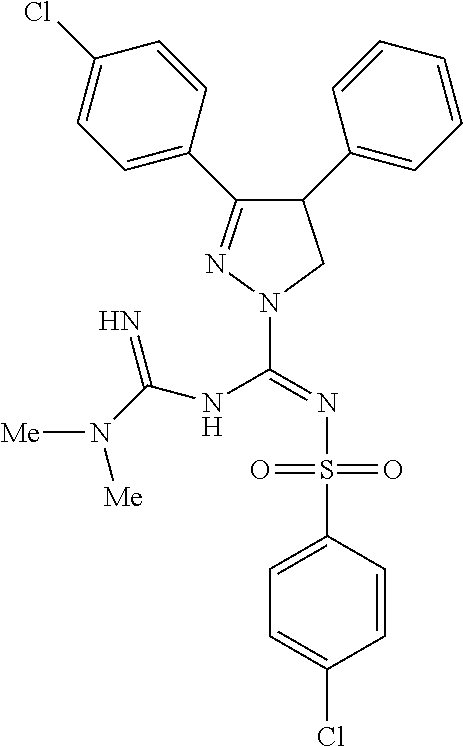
C1(C2=CC=CC=C2)C(C2=CC=C(Cl)C=C2)=NN(C(=NS(C2=CC=C(Cl)C=C2)(=O)=O)NC(N([Me])[Me])=N)C1
